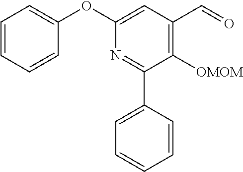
C1=CC=CC(OC2=CC(C=O)=C([OMOM])C(C3=CC=CC=C3)=N2)=C1
